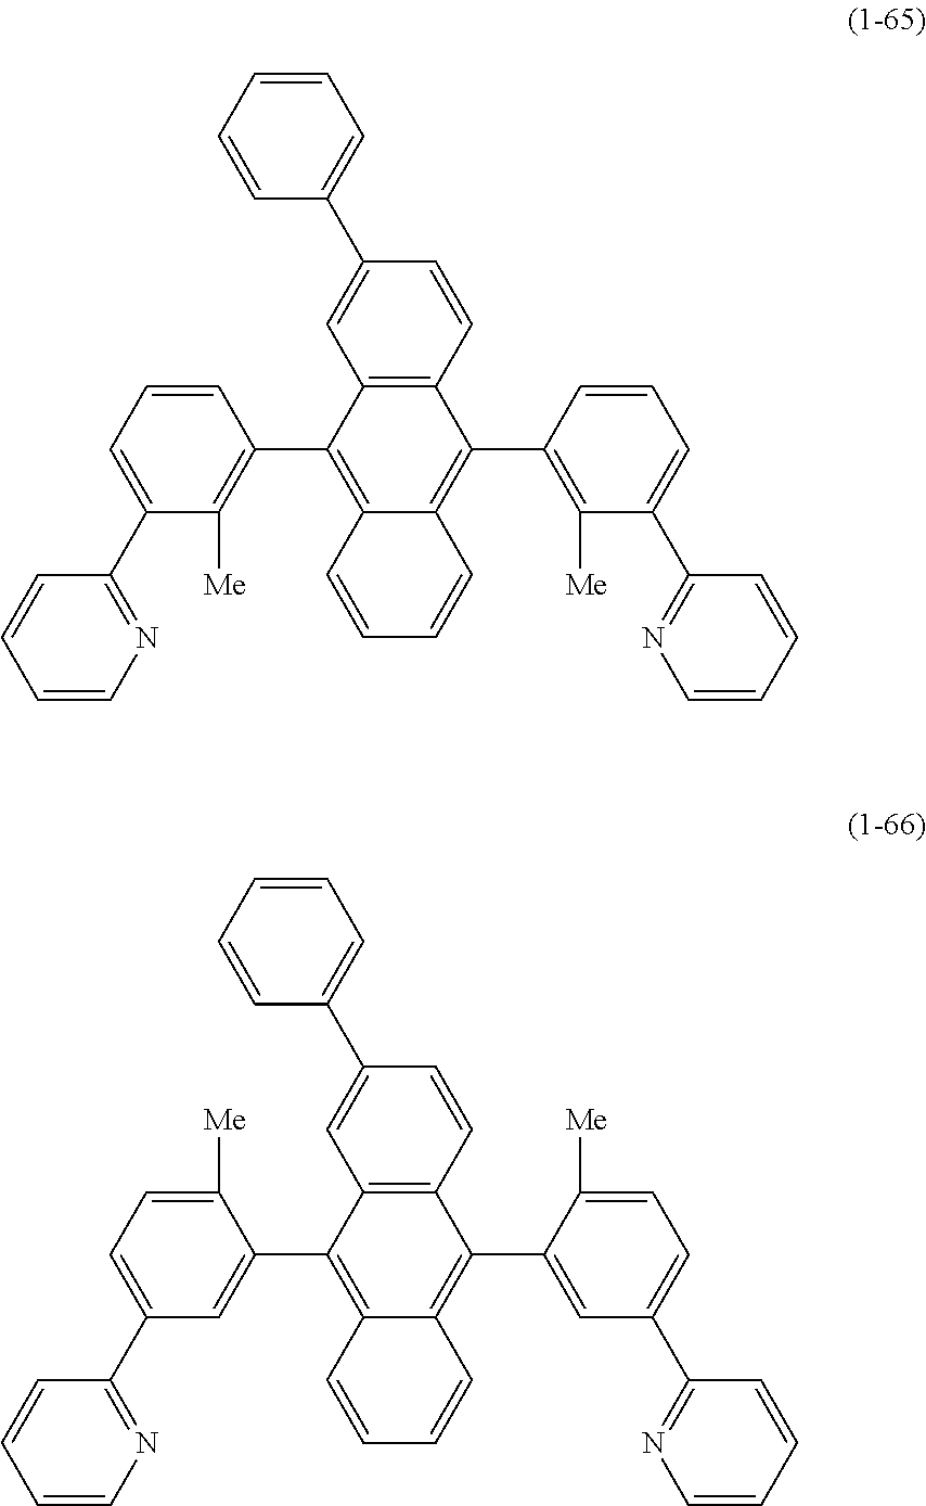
C1=C(C2=NC=CC=C2)C([Me])=C(C2=C3C(=C(C4=C([Me])C(C5=NC=CC=C5)=CC=C4)C4=C2C=C(C2=CC=CC=C2)C=C4)C=CC=C3)C=C1.C1=C(C2=NC=CC=C2)C=C(C2=C3C(=C(C4=CC(C5=NC=CC=C5)=CC=C4[Me])C4=C2C=C(C2=CC=CC=C2)C=C4)C=CC=C3)C([Me])=C1
